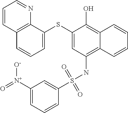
C1=C(SC2=CC(NS(C3=CC([N+](=O)[O-])=CC=C3)(=O)=O)=C3C(=C2O)C=CC=C3)C2=C(C=C1)C=CC=N2
